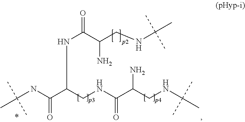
C(NC(C(CNC(C(CNC(C)(C)C)N)=O)NC(C(CNC(C)(C)C)N)=O)=O)(C)(C)C
